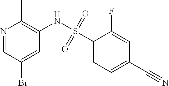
N1=CC(Br)=CC(NS(C2=CC=C(C#N)C=C2F)(=O)=O)=C1C
